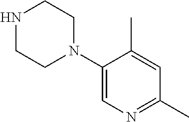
C1(N2CCNCC2)=CN=C(C)C=C1C
